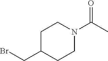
C1C(CBr)CCN(C(C)=O)C1
